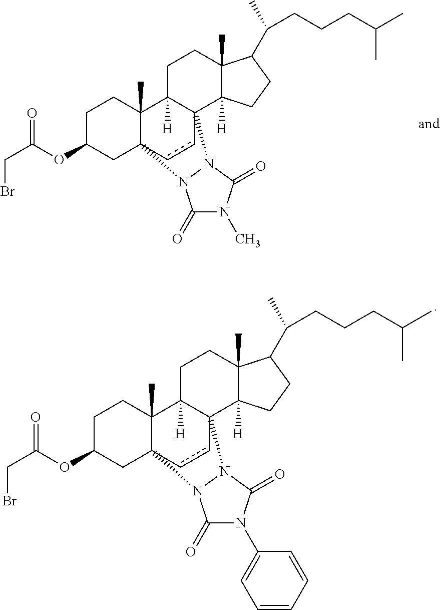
C1C(OC(CBr)=O)CC23C(C)(C1)C1([H])C(cc2)(C2([H])C(C)(CC1)C(C(CCCC(C)C)C)CC2)N1C(=O)N(C2=CC=CC=C2)C(=O)N31.C1C(OC(CBr)=O)CC23C(C)(C1)C1([H])C(cc2)(C2([H])C(C)(CC1)C(C(CCCC(C)C)C)CC2)N1C(=O)N(C)C(=O)N31
